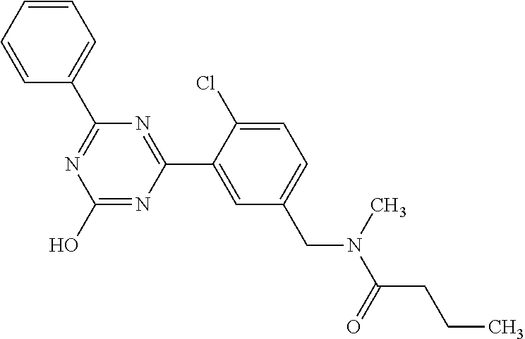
N1=C(C2=CC=CC=C2)N=C(C2=CC(CN(C(CCC)=O)C)=CC=C2Cl)N=C1O
